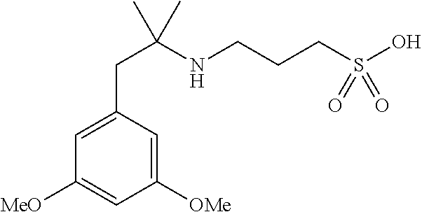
N(CCCS(O)(=O)=O)C(CC1=CC([MeO])=CC([OMe])=C1)(C)C
